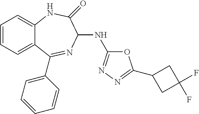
C1=CC=C2C(=C1)NC(=O)C(NC1=NN=C(C3CC(F)(F)C3)O1)N=C2C1=CC=CC=C1
